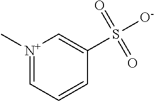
[N+]1(C)=CC=CC(S([O-])(=O)=O)=C1
